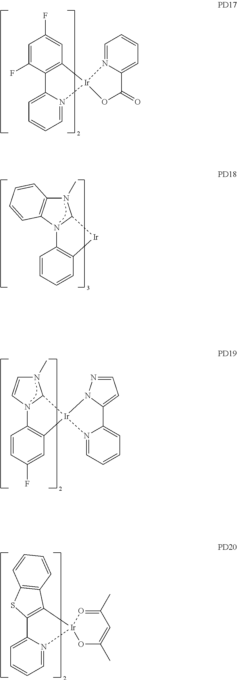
C1=CC=N2C(=C1)C1=C(C=C(F)C=C1F)[Ir]21N2=CC=CC=C2C(=O)O1.C1=CC2=C(C=C1)[Ir]C1N(C)C3=C(N21)C=CC=C3.C1=CC2=C(C=C1F)[Ir]1(C3N(C)C=CN23)N2=CC=CC=C2C2=CC=NN12.C1=CC=N2C(=C1)C1=C([Ir]23OC(C)=CC(C)=O3)C2=C(S1)C=CC=C2
